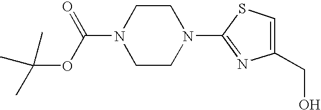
C1(CO)=CSC(N2CCN(C(OC(C)(C)C)=O)CC2)=N1
